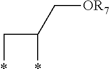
C(C*)(*)C[OR7]
